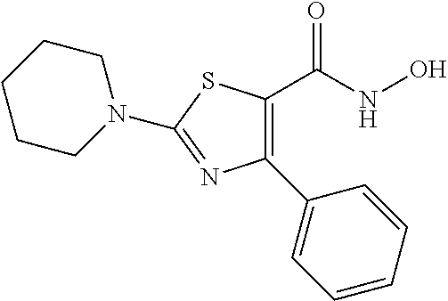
N1(C2=NC(C3=CC=CC=C3)=C(C(=O)NO)S2)CCCCC1
